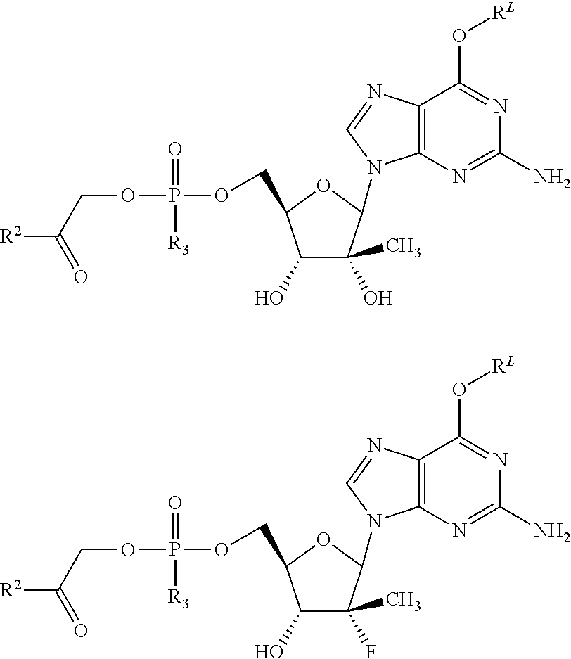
C12=C(N=C(N)N=C1O[RL])N(C1C(O)(C)C(O)C(COP(=O)([R3])OCC([R2])=O)O1)C=N2.C12=C(N=C(N)N=C1O[RL])N(C1C(F)(C)C(O)C(COP(=O)([R3])OCC([R2])=O)O1)C=N2
